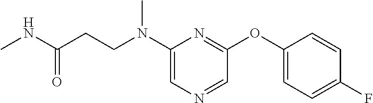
C1=NC=C(N(CCC(NC)=O)C)N=C1OC1=CC=C(F)C=C1
